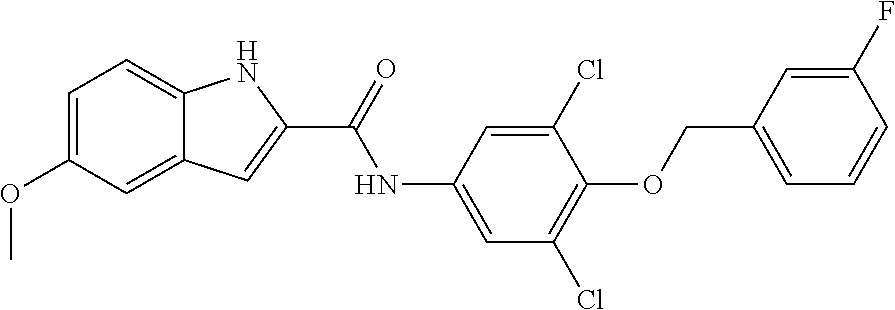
C1=C(OC)C=C2C(=C1)NC(C(NC1=CC(Cl)=C(OCC3=CC=CC(F)=C3)C(Cl)=C1)=O)=C2
